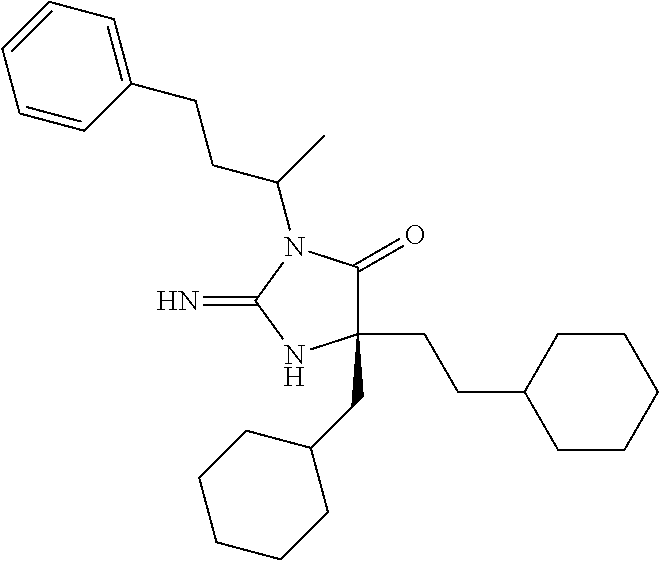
C1(CCC2CCCCC2)(CC2CCCCC2)C(=O)N(C(CCC2=CC=CC=C2)C)C(=N)N1
